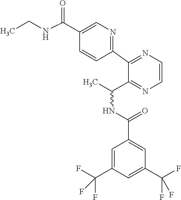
N(CC)C(C1=CN=C(C2=NC=CN=C2C(NC(C2=CC(C(F)(F)F)=CC(C(F)(F)F)=C2)=O)C)C=C1)=O
